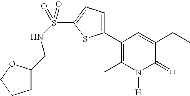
CCC1=CC(C2=CC=C(S(=O)(=O)NCC3CCCO3)S2)=C(C)N([H])C1=O
